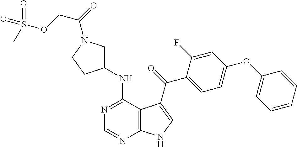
C1=CC=CC(OC2=CC=C(C(=O)C3=CNC4=C3C(NC3CN(C(=O)COS(=O)(=O)C)CC3)=NC=N4)C(F)=C2)=C1
